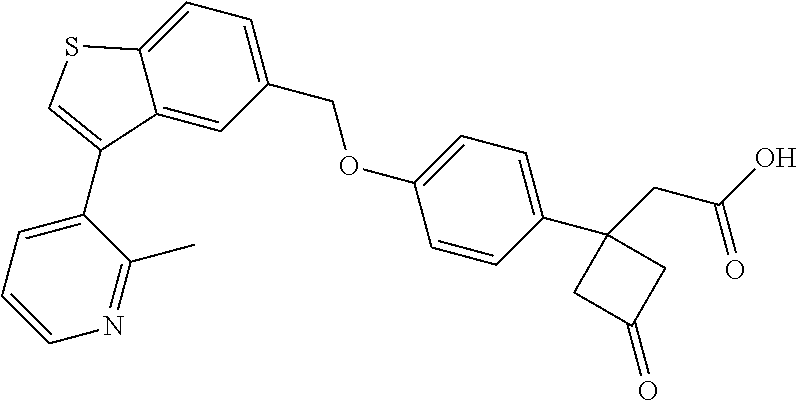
C1(COC2=CC=C(C3(CC(O)=O)CC(=O)C3)C=C2)=CC=C2C(=C1)C(C1=CC=CN=C1C)=CS2
